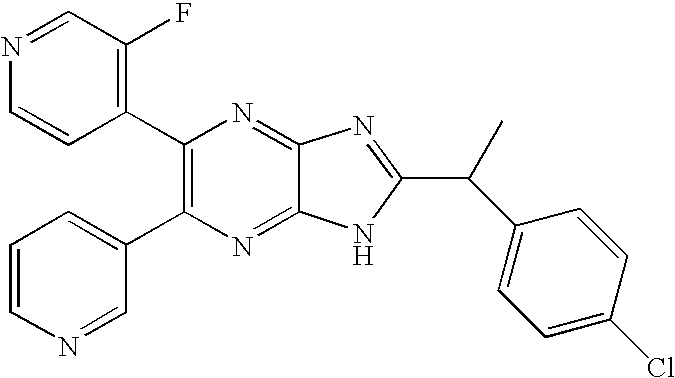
C1(C2=C(C3=CC=CN=C3)N=C3C(=N2)N=C(C(C)C2=CC=C(Cl)C=C2)N3)=C(F)C=NC=C1
